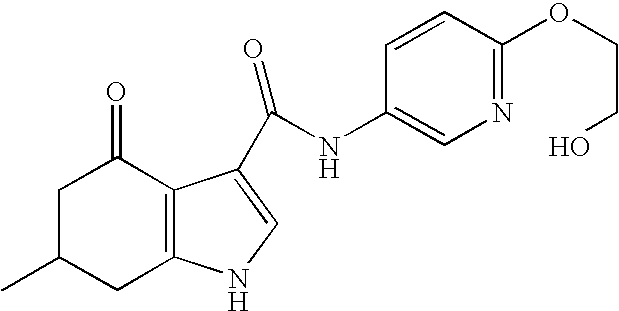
C12=C(C(C(NC3=CN=C(OCCO)C=C3)=O)=CN1)C(=O)CC(C)C2
